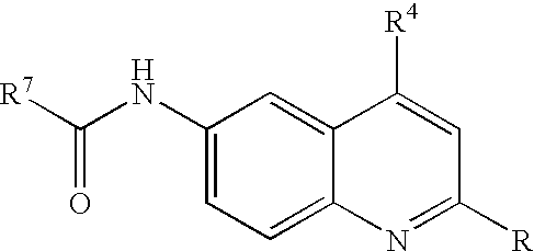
C1(NC([R7])=O)=CC=C2C(=C1)C([R4])=CC([R])=N2
